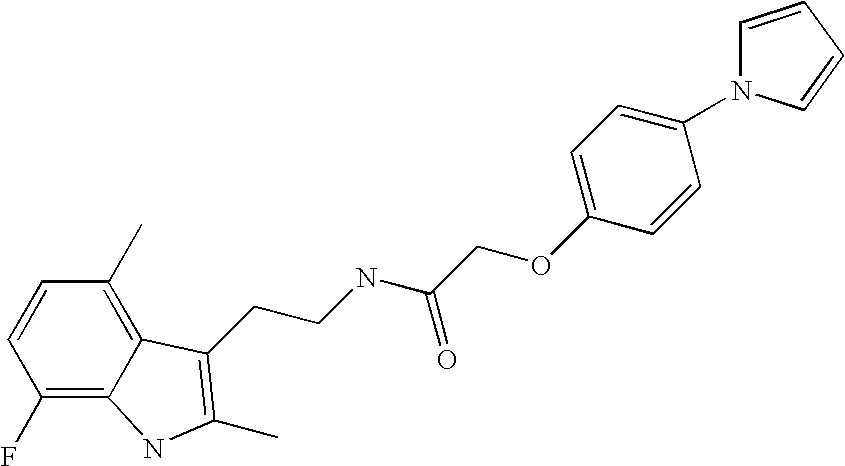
C1(F)=C2C(=C(C)C=C1)C(CCNC(COC1=CC=C(N3C=CC=C3)C=C1)=O)=C(C)N2
